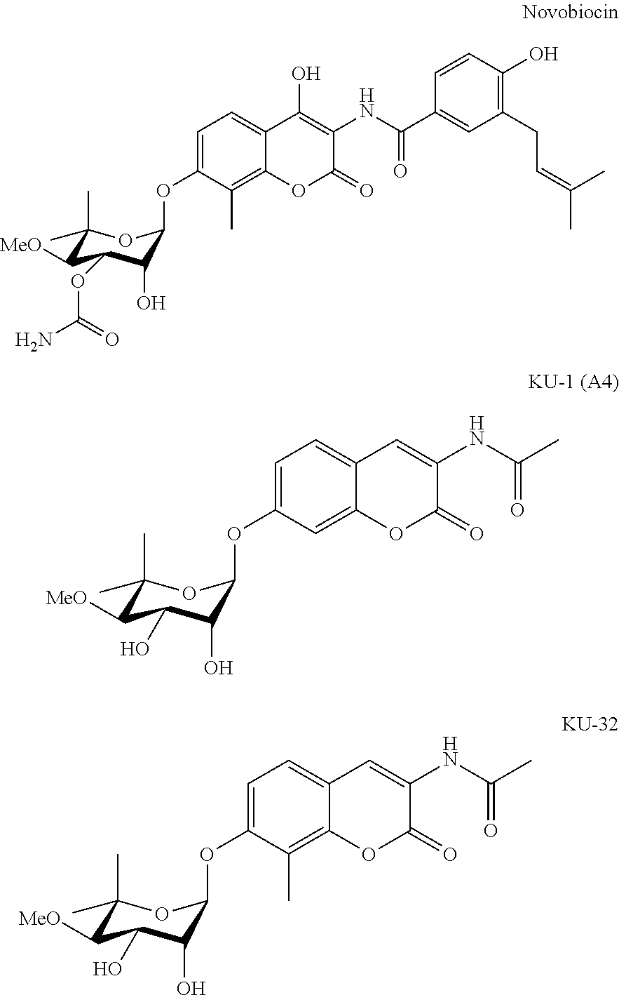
C1(C)(C)C([MeO])C(OC(N)=O)C(O)C(OC2=CC=C3C(=C2C)OC(=O)C(NC(C2=CC(CC=C(C)C)=C(O)C=C2)=O)=C3O)O1.C1(C)(C)C([MeO])C(O)C(O)C(OC2=CC=C3C(=C2)OC(=O)C(NC(C)=O)=C3)O1.C1(C)(C)C([MeO])C(O)C(O)C(OC2=CC=C3C(=C2C)OC(=O)C(NC(C)=O)=C3)O1
